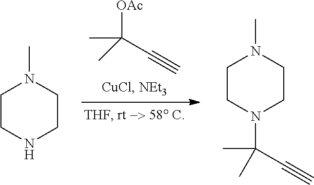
[OAc]C(C#C)(C)C.C1CNCCN1C.C1CN(C(C#C)(C)C)CCN1C
